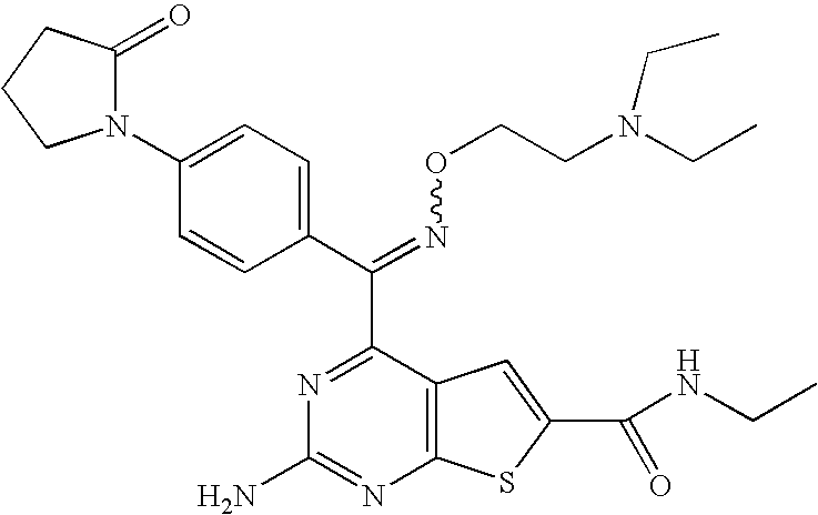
C(=NOCCN(CC)CC)(C1=NC(N)=NC2=C1C=C(C(NCC)=O)S2)C1=CC=C(N2C(=O)CCC2)C=C1
